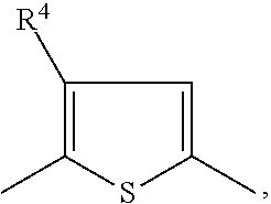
C1([R4])=C(C)SC(C)=C1
